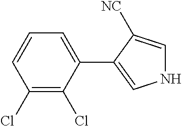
C1(Cl)=C(Cl)C(C2=CNC=C2[NC])=CC=C1
